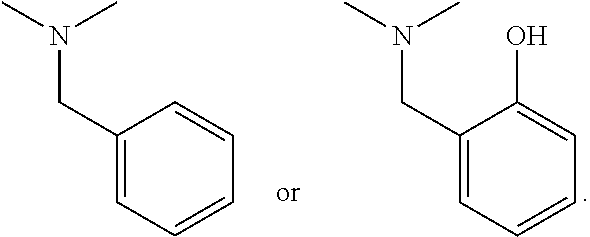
C1=CC=C(O)C(CN(C)C)=C1.C1=CC=CC(CN(C)C)=C1
